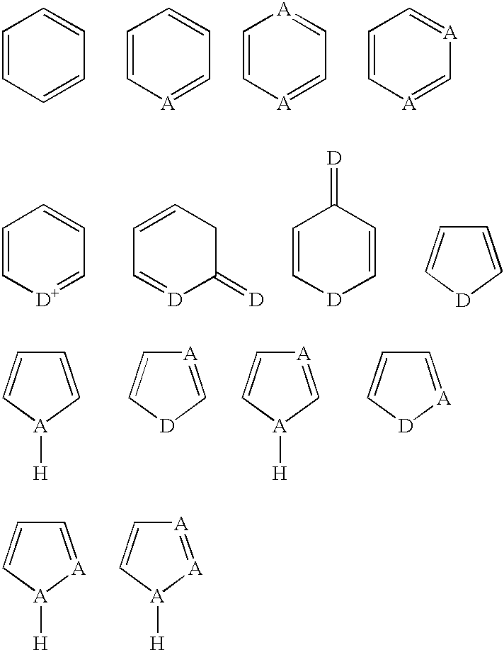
C1=CC=CC=C1.C1=C[A]=CC=C1.C1=C[A]=CC=[A]1.C1=C[A]=C[A]=C1.C1=C[D]=CC=C1.C1=CCC(=[D])[D]=C1.C1=C[D]C=CC1=[D].C1=C[D]C=C1.C1=C[A]([H])C=C1.[A]1=C[D]C=C1.[A]1=C[A]([H])C=C1.C1=[A][D]C=C1.C1=[A][A]([H])C=C1.[A]1=[A][A]([H])C=C1
